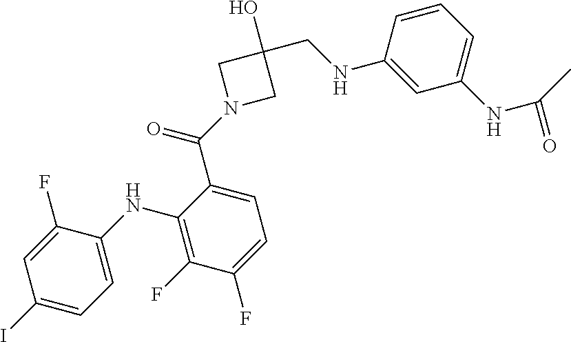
C1(I)=CC=C(NC2=C(F)C(F)=CC=C2C(N2CC(CNC3=CC(NC(C)=O)=CC=C3)(O)C2)=O)C(F)=C1
